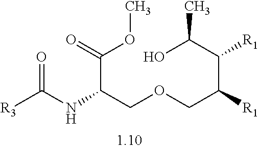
OC(C(C(COCC(C(OC)=O)NC([R3])=O)[R1])[R1])C
